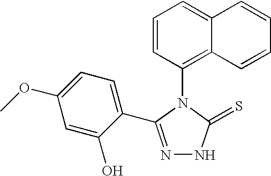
C1=CC(N2C(=S)NN=C2C2=CC=C(OC)C=C2O)=C2C(=C1)C=CC=C2
